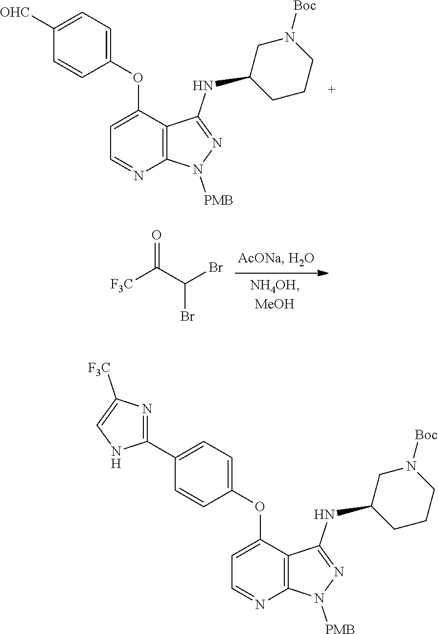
C1([OHC])=CC=C(OC2=CC=NC3=C2C(NC2CN([Boc])CCC2)=NN3[PMB])C=C1.[F3C]C(C(Br)Br)=O.C1(C2=NC([F3C])=CN2)=CC=C(OC2=CC=NC3=C2C(NC2CN([Boc])CCC2)=NN3[PMB])C=C1
